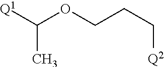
[Q1]C(OCCC[Q2])C
